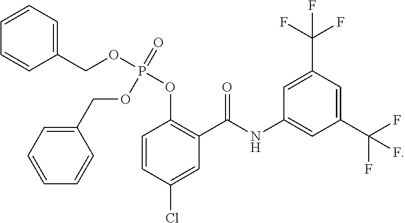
C1=CC(Cl)=CC(C(=O)NC2=CC(C(F)(F)F)=CC(C(F)(F)F)=C2)=C1OP(OCC1=CC=CC=C1)(=O)OCC1=CC=CC=C1
